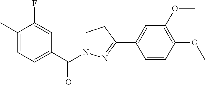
C1(C)=CC=C(C(=O)N2CCC(C3=CC(OC)=C(OC)C=C3)=N2)C=C1F
